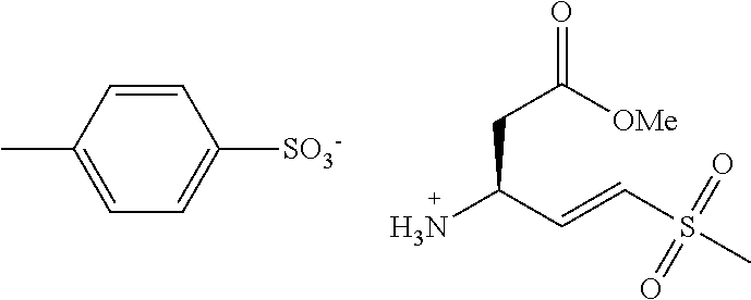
C1=CC(C)=CC=C1[SO3-].NC(C=CS(C)(=O)=O)CC(=O)[OMe]
